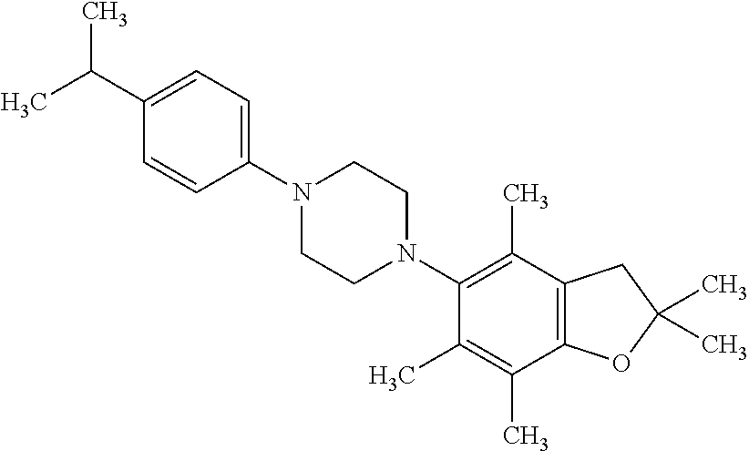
C1(C(C)C)=CC=C(N2CCN(C3=C(C)C4=C(C(C)=C3C)OC(C)(C)C4)CC2)C=C1
